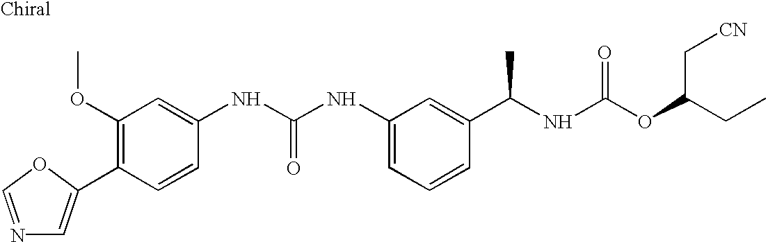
C1(OC)=C(C2=CN=CO2)C=CC(NC(NC2=CC=CC(C(NC(OC(CC)C[CN])=O)C)=C2)=O)=C1
